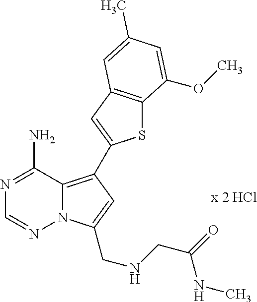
S1C2=C(C=C1C1=C3N(N=CN=C3N)C(CNCC(NC)=O)=C1)C=C(C)C=C2OC
